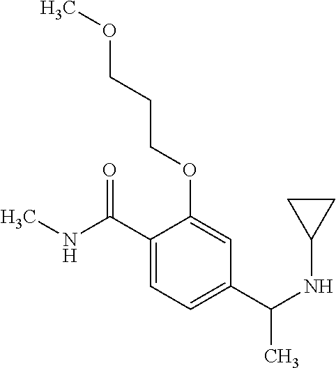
C(C1=CC=C(C(NC2CC2)C)C=C1OCCCOC)(NC)=O
